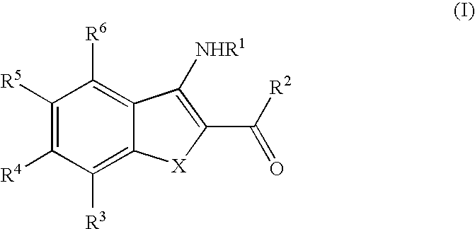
C1([R5])=C([R4])C([R3])=C2C(=C1[R6])C([NHR1])=C(C([R2])=O)[X]2
